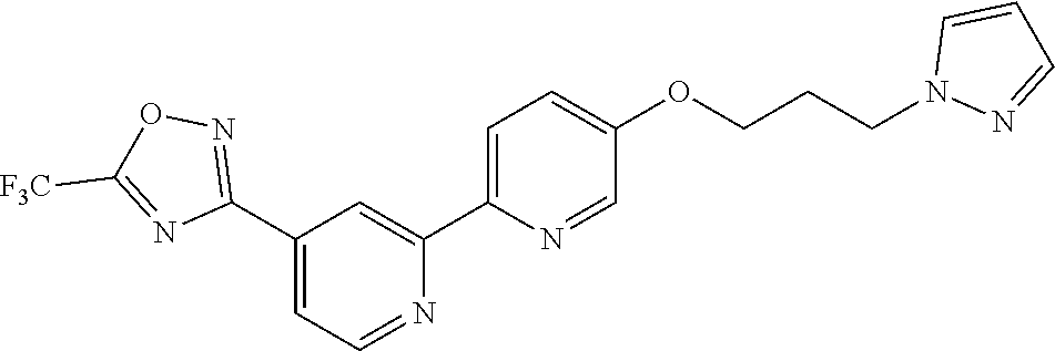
N1=CC=C(C2=NOC([F3C])=N2)C=C1C1=CC=C(OCCCN2N=CC=C2)C=N1
